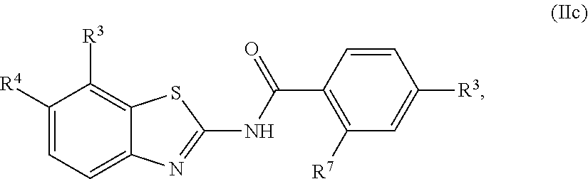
C1([R4])=CC=C2C(=C1[R3])SC(NC(=O)C1=C([R7])C=C([R3])C=C1)=N2
